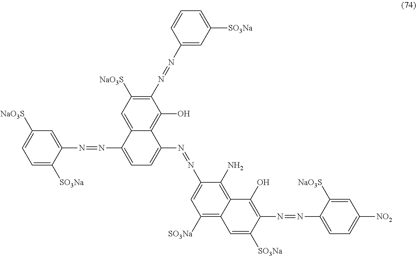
C1=C([SO3Na])C(N=NC2=CC=C(N=NC3=CC([SO3Na])=C4C(=C3N)C(O)=C(N=NC3=CC=C([NO2])C=C3[NaO3S])C([SO3Na])=C4)C3=C(O)C(N=NC4=CC([SO3Na])=CC=C4)=C([NaO3S])C=C23)=CC([NaO3S])=C1
